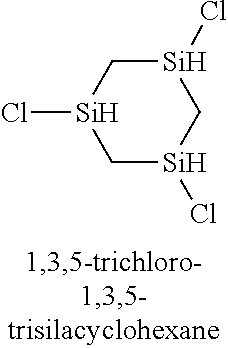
C1[Si](Cl)C[Si](Cl)C[Si]1Cl
